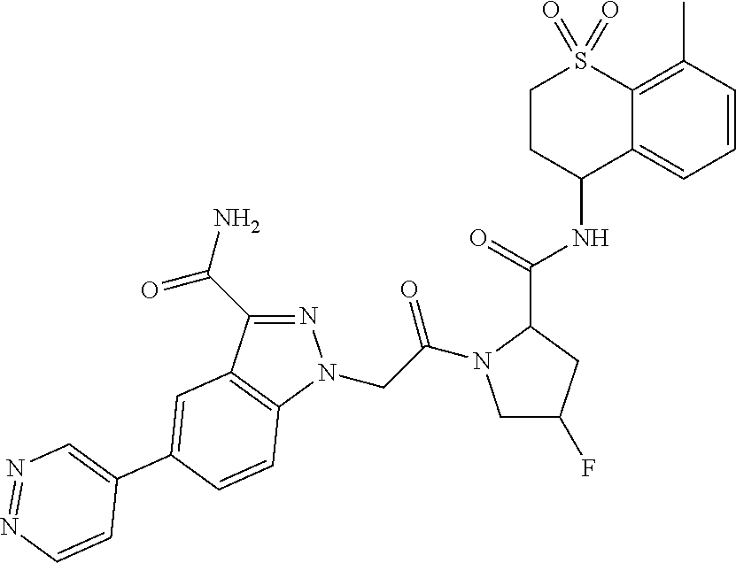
N1=C(C(=O)N)C2=C(N1CC(=O)N1CC(F)CC1C(NC1C3=CC=CC(C)=C3S(=O)(=O)CC1)=O)C=CC(C1=CN=NC=C1)=C2
